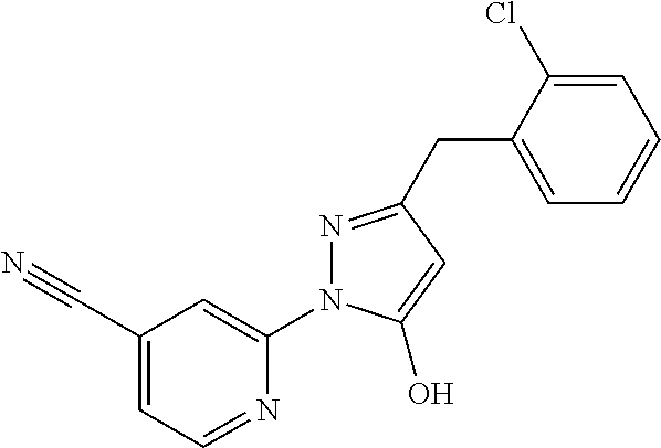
C1(C#N)=CC=NC(N2N=C(CC3=CC=CC=C3Cl)C=C2O)=C1
